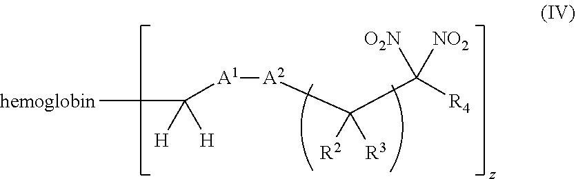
[hemoglobin]C([A1][A2]C(C([R4])([NO2])[O2N])([R2])[R3])([H])[H]
